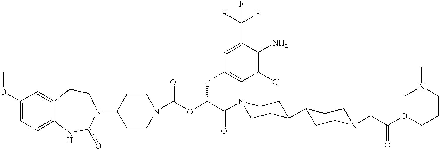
C1(N2C(=O)NC3=CC=C(OC)C=C3CC2)CCN(C(OC(C(=O)N2CCC(C3CCN(CC(OCCCN(C)C)=O)CC3)CC2)CC2=CC(Cl)=C(N)C(C(F)(F)F)=C2)=O)CC1
